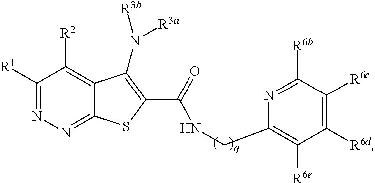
C1([R1])=NN=C2C(=C1[R2])C(N([R3a])[R3b])=C(C(NCC1=C([R6e])C([R6d])=C([R6c])C([R6b])=N1)=O)S2
